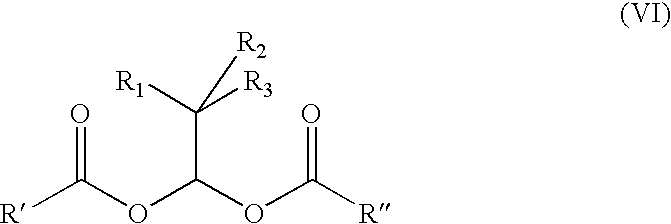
[R]C(OC(OC([R])=O)C([R1])([R3])[R2])=O
